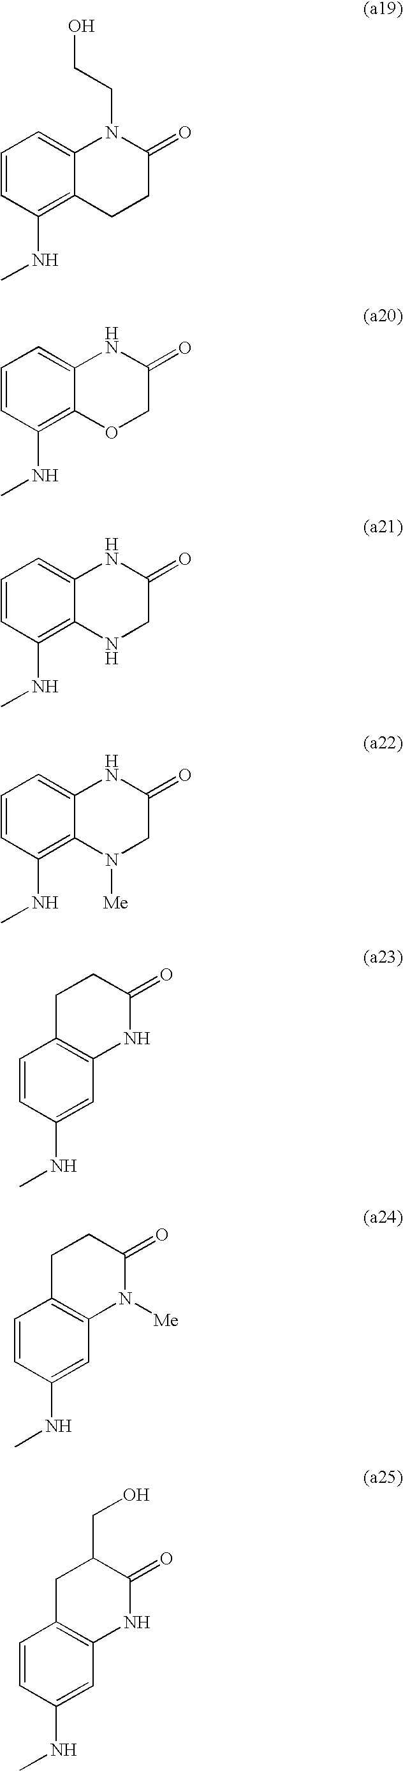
C1(NC)=C2CCC(=O)N(CCO)C2=CC=C1.C1(NC)=C2OCC(=O)NC2=CC=C1.C1(NC)=C2NCC(=O)NC2=CC=C1.C1(NC)=C2N([Me])CC(=O)NC2=CC=C1.C1=CC(NC)=CC2=C1CCC(=O)N2.C1=CC(NC)=CC2=C1CCC(=O)N2[Me].C1=CC(NC)=CC2=C1CC(CO)C(=O)N2
